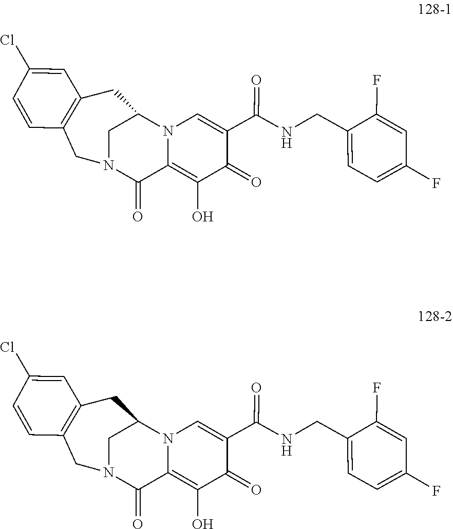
C(=O)(NCC1=CC=C(F)C=C1F)C1=CN2C(=C(O)C1=O)C(=O)N1CC3=C(C=C(Cl)C=C3)CC2C1.C(=O)(NCC1=CC=C(F)C=C1F)C1=CN2C(=C(O)C1=O)C(=O)N1CC3=C(C=C(Cl)C=C3)CC2C1
